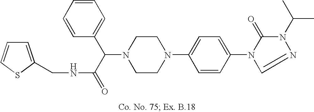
N1(C(C(=O)NCC2=CC=CS2)C2=CC=CC=C2)CCN(C2=CC=C(N3C(=O)N(C(C)C)N=C3)C=C2)CC1
